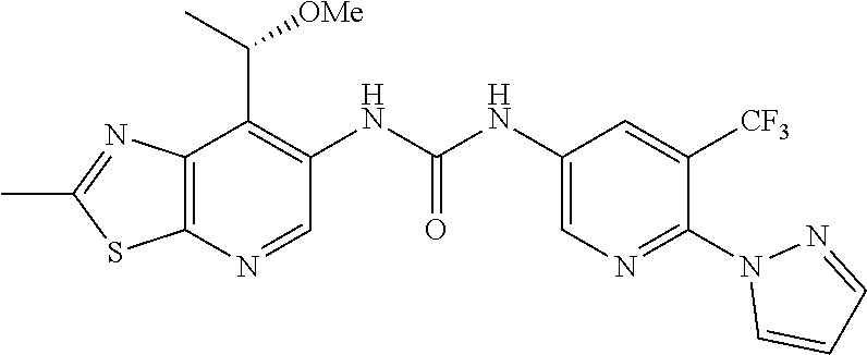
C1=CN(C2=NC=C(NC(NC3=C(C(C)[OMe])C4=C(SC(C)=N4)N=C3)=O)C=C2[CF3])N=C1
